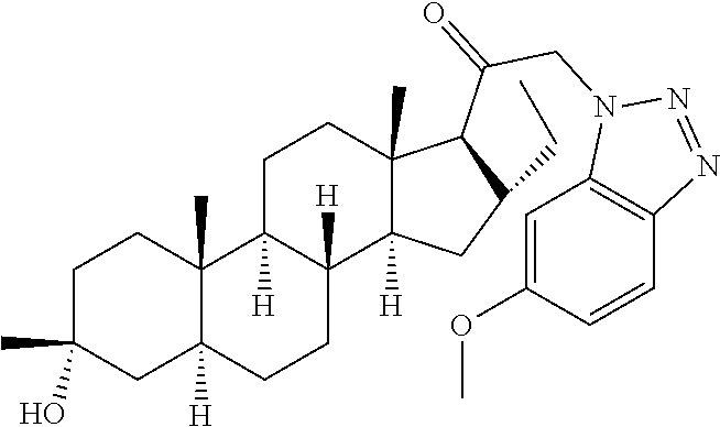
C1C(C)(O)CC2([H])C(C)(C1)C1([H])C([H])(CC2)C2([H])C(C)(CC1)C(C(CN1C3=C(N=N1)C=CC(OC)=C3)=O)C(CC)C2
